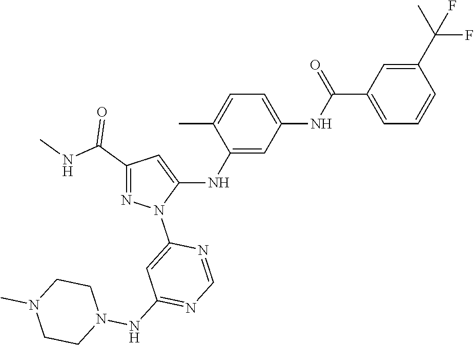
C1(C(NC)=O)=NN(C2=CC(NN3CCN(C)CC3)=NC=N2)C(NC2=CC(NC(C3=CC=CC(C(C)(F)F)=C3)=O)=CC=C2C)=C1
